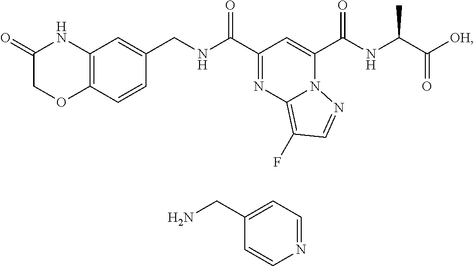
C12=C(C=CC(CNC(C3=NC4=C(F)C=NN4C(C(NC(C(=O)[OH])C)=O)=C3)=O)=C1)OCC(=O)N2.C1(CN)=CC=NC=C1
